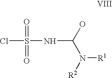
ClS(=O)(=O)NC(O)N([R2])[R1]
